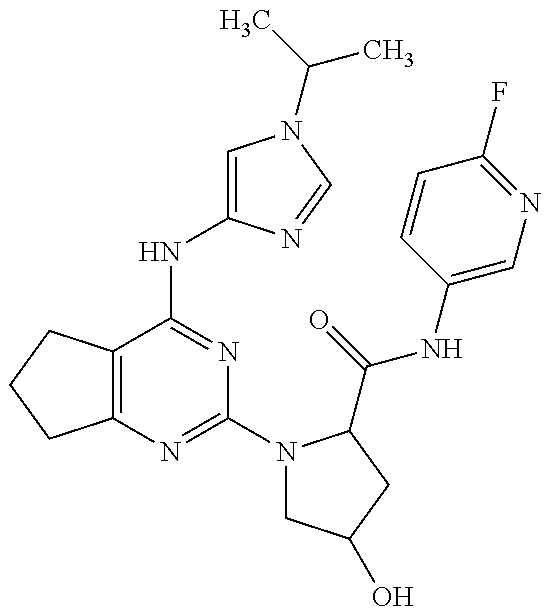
C12=C(C(NC3=CN(C(C)C)C=N3)=NC(N3CC(O)CC3C(=O)NC3=CN=C(F)C=C3)=N1)CCC2
